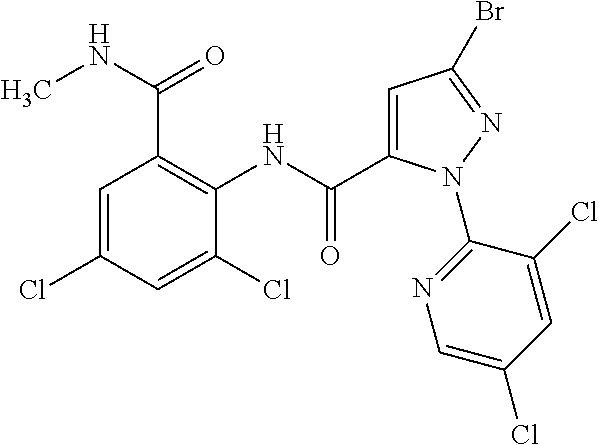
CNC(=O)C1=C(NC(C2=CC(Br)=NN2C2=NC=C(Cl)C=C2Cl)=O)C(Cl)=CC(Cl)=C1
